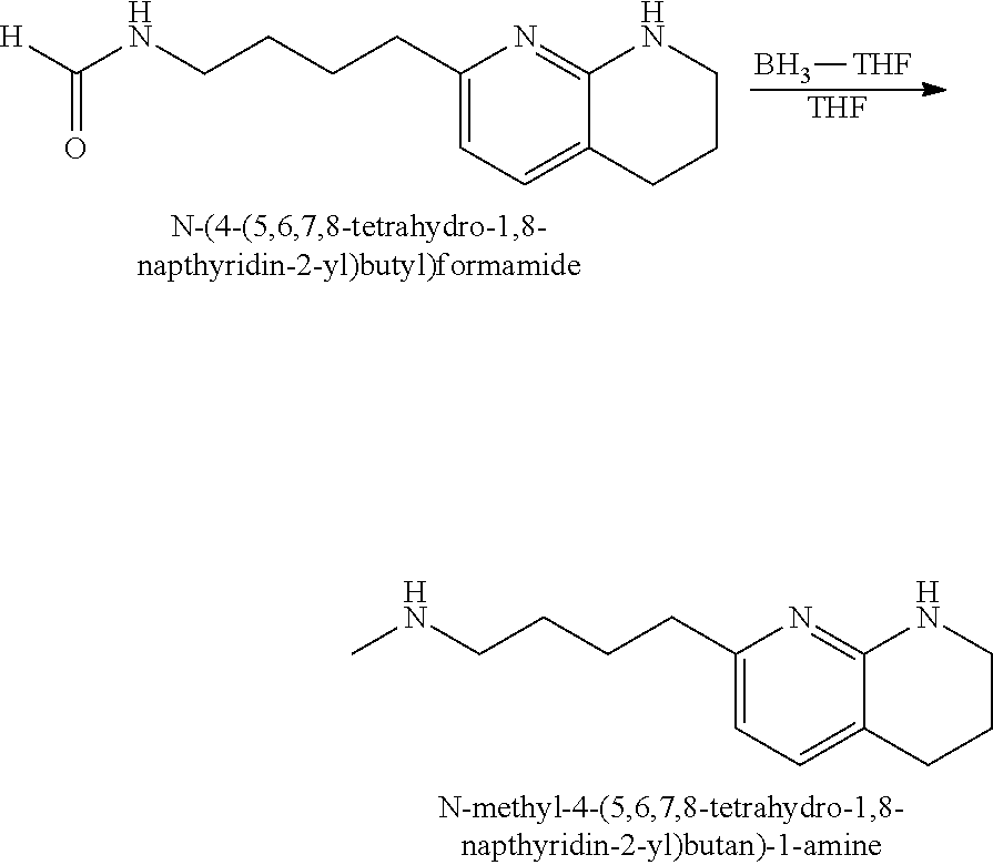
C12=NC(CCCCNC)=CC=C1CCCN2.C12=NC(CCCCNC([H])=O)=CC=C1CCCN2.B[THF].[THF]
